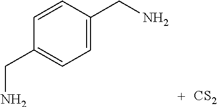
C1=CC(CN)=CC=C1CN.[CS2]
